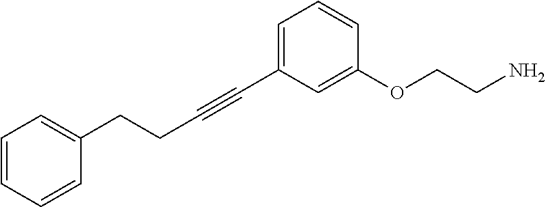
C1=C(C#CCCC2=CC=CC=C2)C=C(OCCN)C=C1
